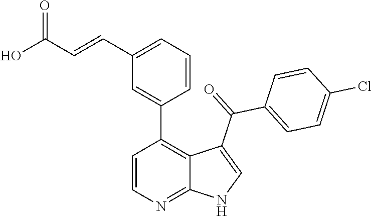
C1=CN=C2C(=C1C1=CC(C=CC(O)=O)=CC=C1)C(C(=O)C1=CC=C(Cl)C=C1)=CN2
